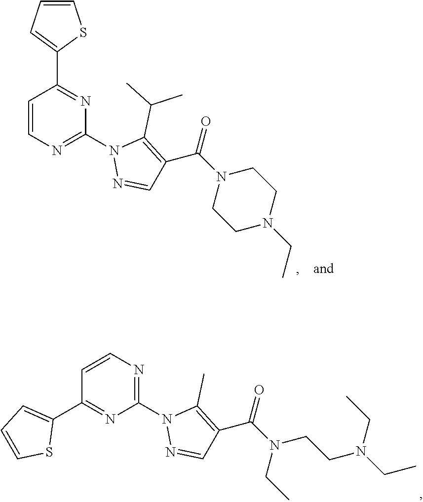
C1=CN=C(N2N=CC(C(=O)N(CCN(CC)CC)CC)=C2C)N=C1C1=CC=CS1.C1=CN=C(N2N=CC(C(=O)N3CCN(CC)CC3)=C2C(C)C)N=C1C1=CC=CS1
